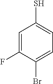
C1=C(F)C(Br)=CC=C1S
